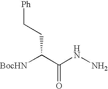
[BocHN]C(C(NN)=O)CC[Ph]
